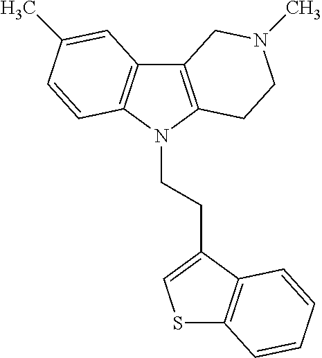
C12=C(N(CCC3=CSC4=C3C=CC=C4)C3=C1C=C(C)C=C3)CCN(C)C2
